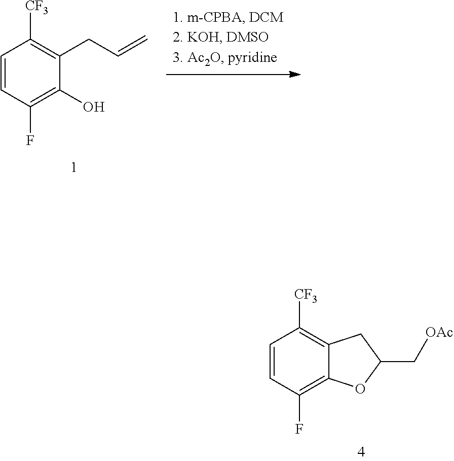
C1=CC(F)=C(O)C(CC=C)=C1[CF3].C1=CC(F)=C2C(=C1[CF3])CC(C[OAc])O2
